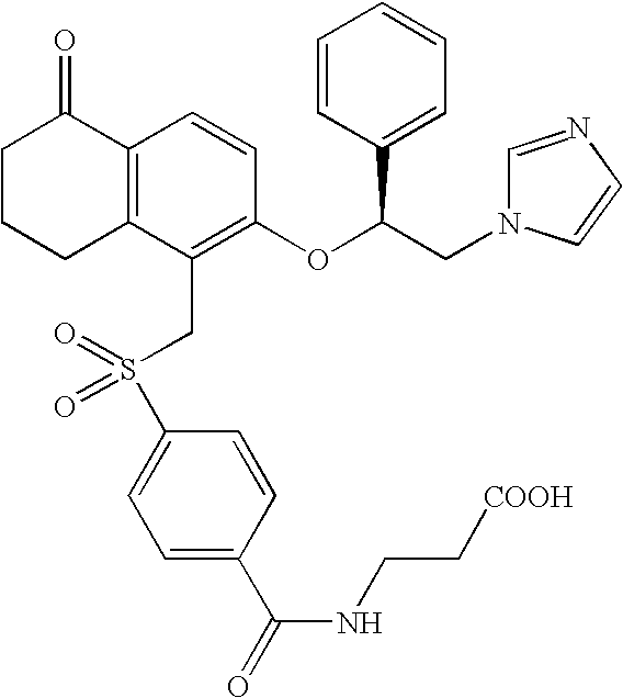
C12=C(C(CS(C3=CC=C(C(NCC[COOH])=O)C=C3)(=O)=O)=C(OC(CN3C=NC=C3)C3=CC=CC=C3)C=C1)CCCC2=O
